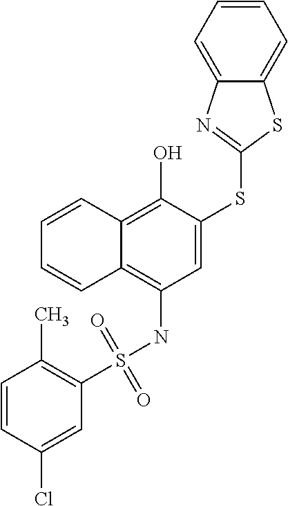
C1=C(SC2=NC3=CC=CC=C3S2)C(O)=C2C(=C1NS(C1=C(C)C=CC(Cl)=C1)(=O)=O)C=CC=C2
